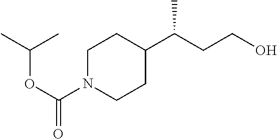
C1N(C(OC(C)C)=O)CCC(C(CCO)C)C1
